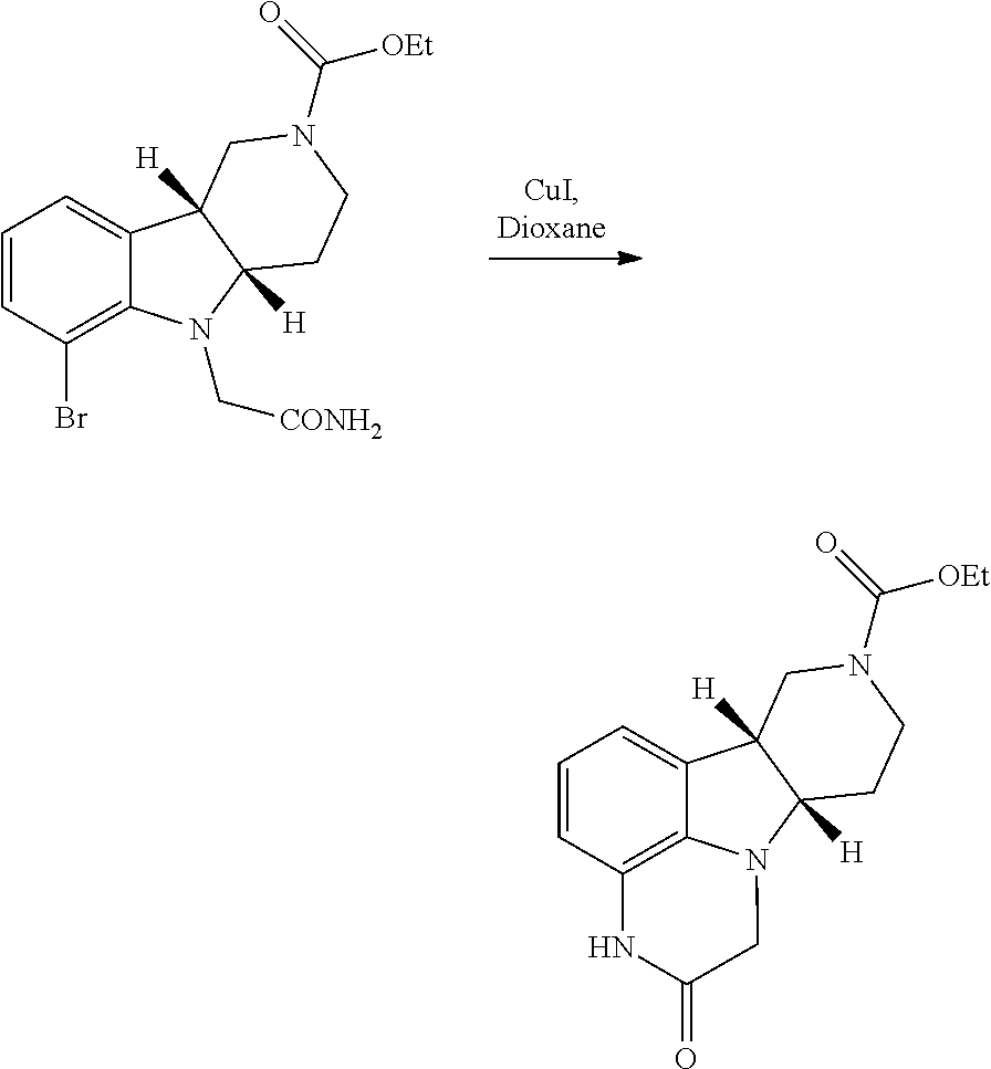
C1=CC2=C3C(=C1)C1([H])C([H])(N3CC(=O)N2)CCN(C([OEt])=O)C1.C1=CC(Br)=C2C(=C1)C1([H])C([H])(N2C[CONH2])CCN(C([OEt])=O)C1
